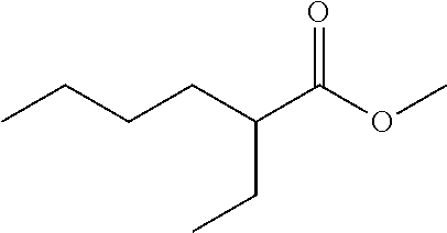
C(CC(CC)C(OC)=O)CC
